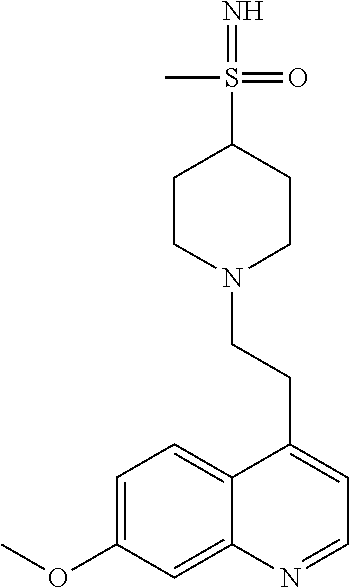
C1=C(OC)C=C2C(=C1)C(CCN1CCC(S(=N)(=O)C)CC1)=CC=N2
